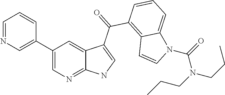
C1=NC=C(C2=CN=C3C(=C2)C(C(=O)C2=C4C(=CC=C2)N(C(=O)N(CCC)CCC)C=C4)=CN3)C=C1
